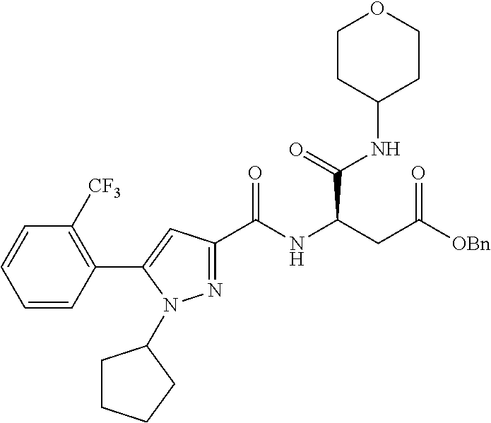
C1(C2=CC(C(NC(CC([OBn])=O)C(NC3CCOCC3)=O)=O)=NN2C2CCCC2)=C([CF3])C=CC=C1
